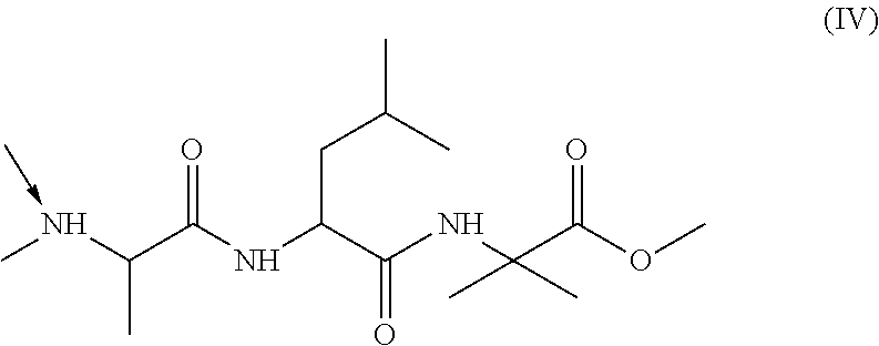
CN(C(C(NC(C(=O)NC(C)(C(OC)=O)C)CC(C)C)=O)C)<-C
